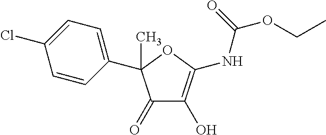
C1=CC(C2(C)C(=O)C(O)=C(NC(=O)OCC)O2)=CC=C1Cl
